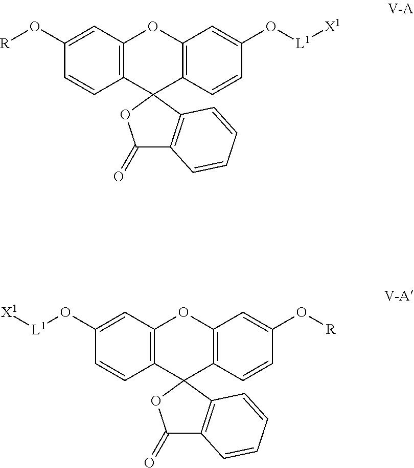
O([R])C1=CC2=C(C=C1)C1(C3=C(O2)C=C(O[L1][X1])C=C3)C2=C(C(=O)O1)C=CC=C2.O([R])C1=CC2=C(C=C1)C1(C3=C(O2)C=C(O[L1][X1])C=C3)C2=C(C(=O)O1)C=CC=C2
